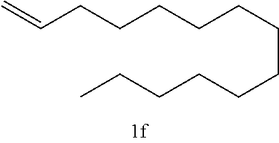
C=CCCCCCCCCCCCC
